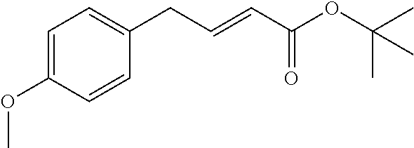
C1=C(OC)C=CC(CC=CC(=O)OC(C)(C)C)=C1
